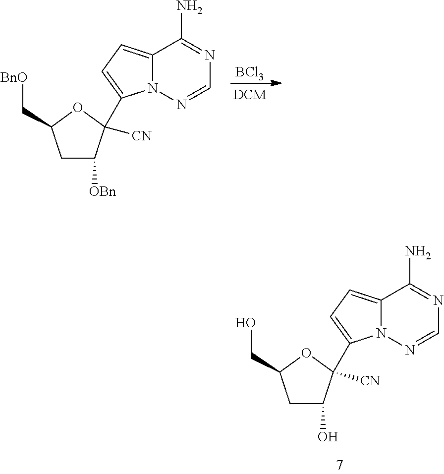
C12=CC=C(C3([CN])C([OBn])CC(C[BnO])O3)N1N=CN=C2N.[BCl3].C12=CC=C(C3([CN])C(O)CC(CO)O3)N1N=CN=C2N
